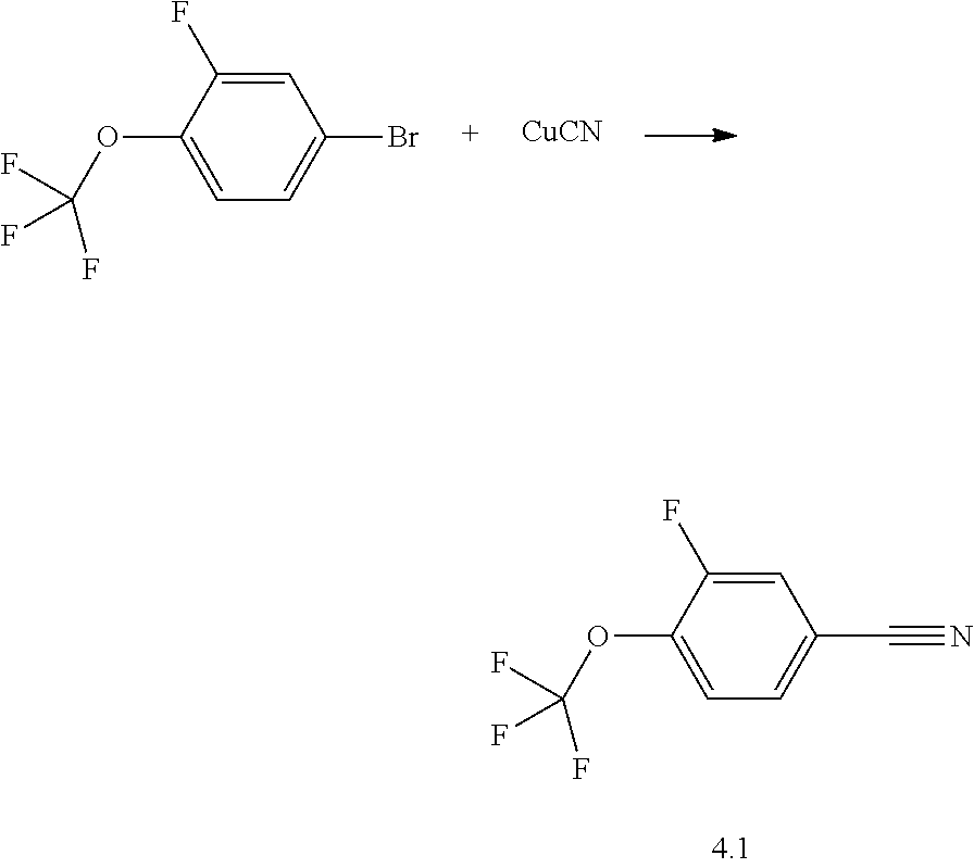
C1=C(F)C(OC(F)(F)F)=CC=C1Br.[CuCN].C1=C(F)C(OC(F)(F)F)=CC=C1C#N
